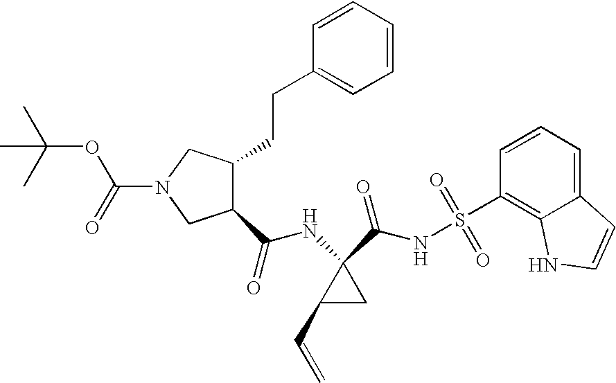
CC(C)(C)OC(=O)N1CC(C(=O)NC2(C(NS(C3=C4C(=CC=C3)C=CN4)(=O)=O)=O)C(C=C)C2)C(CCC2=CC=CC=C2)C1
